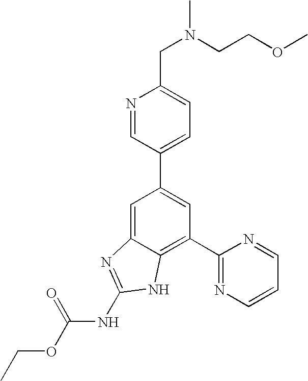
N1=CC(C2=CC(C3=NC=CC=N3)=C3C(=C2)N=C(NC(OCC)=O)N3)=CC=C1CN(CCOC)C
